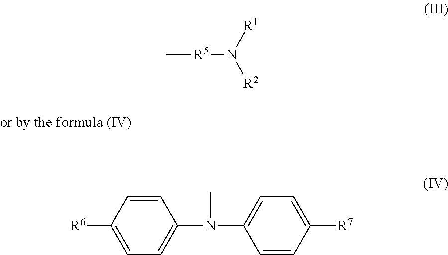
C[R5]N([R2])[R1].C1=CC([R6])=CC=C1N(C)C1=CC=C([R7])C=C1
